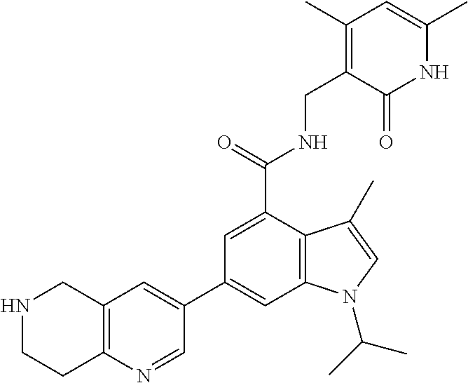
C12=C(N=CC(C3=CC4=C(C(C(NCC5=C(C)C=C(C)NC5=O)=O)=C3)C(C)=CN4C(C)C)=C1)CCNC2
